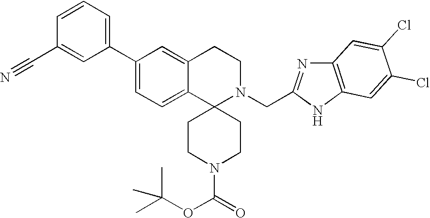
C1(C2=CC=C3C(=C2)CCN(CC2=NC4=C(N2)C=C(Cl)C(Cl)=C4)C32CCN(C(OC(C)(C)C)=O)CC2)=CC=CC(C#N)=C1
